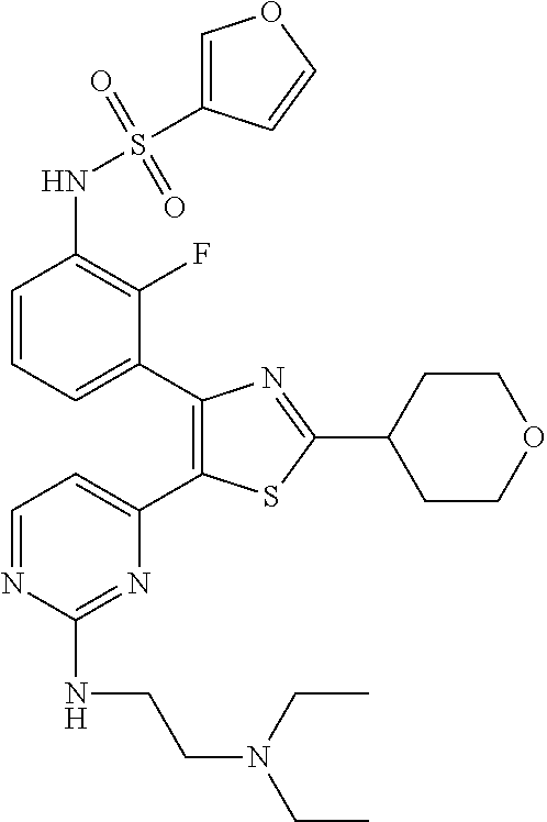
C1(C2=CC=CC(NS(C3=COC=C3)(=O)=O)=C2F)=C(C2=CC=NC(NCCN(CC)CC)=N2)SC(C2CCOCC2)=N1
